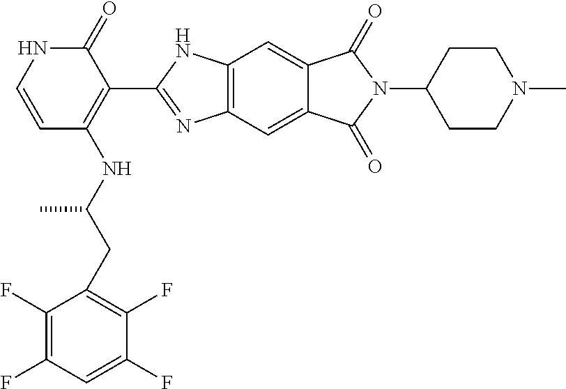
C1(=O)NC=CC(NC(CC2=C(F)C(F)=CC(F)=C2F)C)=C1C1=NC2=C(N1)C=C1C(=C2)C(=O)N(C2CCN(C)CC2)C1=O
